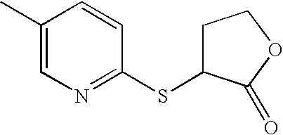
C1(C)=CN=C(SC2CCOC2=O)C=C1
